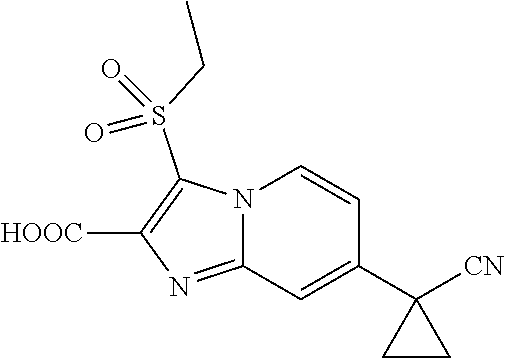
[HOOC]C1=C(S(CC)(=O)=O)N2C(=N1)C=C(C1([CN])CC1)C=C2
